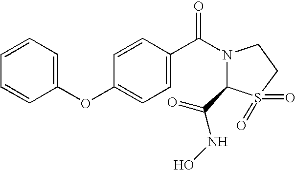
C1=CC=C(OC2=CC=C(C(N3C(C(=O)NO)S(=O)(=O)CC3)=O)C=C2)C=C1
